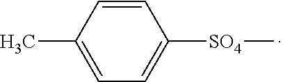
C1=CC(C)=CC=C1[SO4]C
